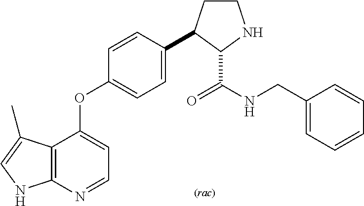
C12=C(N=CC=C1OC1=CC=C(C3CCNC3C(=O)NCC3=CC=CC=C3)C=C1)NC=C2C
